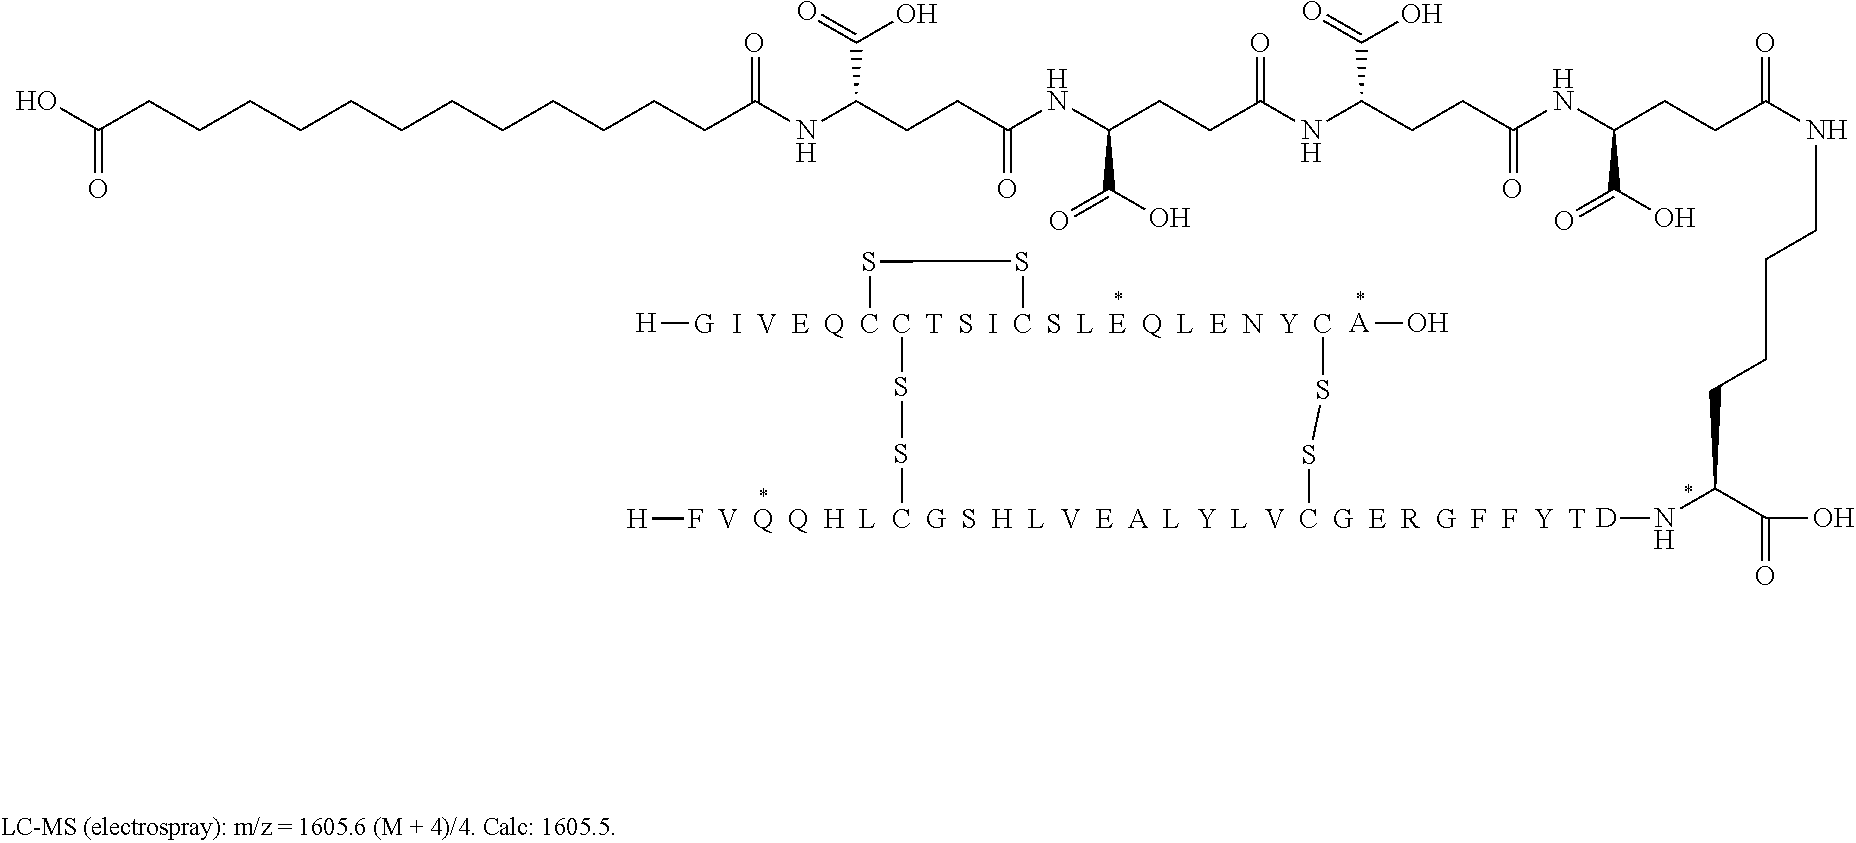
[H]F.[H][G].[A]O.[V  Q  Q  H  L  C  G  S  H  L  V  E  A  L  Y  L  V  C  G  E  R  G  F  F  Y  T](SSC)SS[T  S  I  C  S  L  E  Q  L  E  N  Y  C]SS[I  V  E  Q  C].C(CCCCCCCCCCC(NC(CCC(NC(CCC(NC(CCC(=O)NC(CCC(NCCCCC(N[D])C(=O)O)=O)C(O)=O)C(=O)O)=O)C(O)=O)=O)C(=O)O)=O)CC(O)=O
